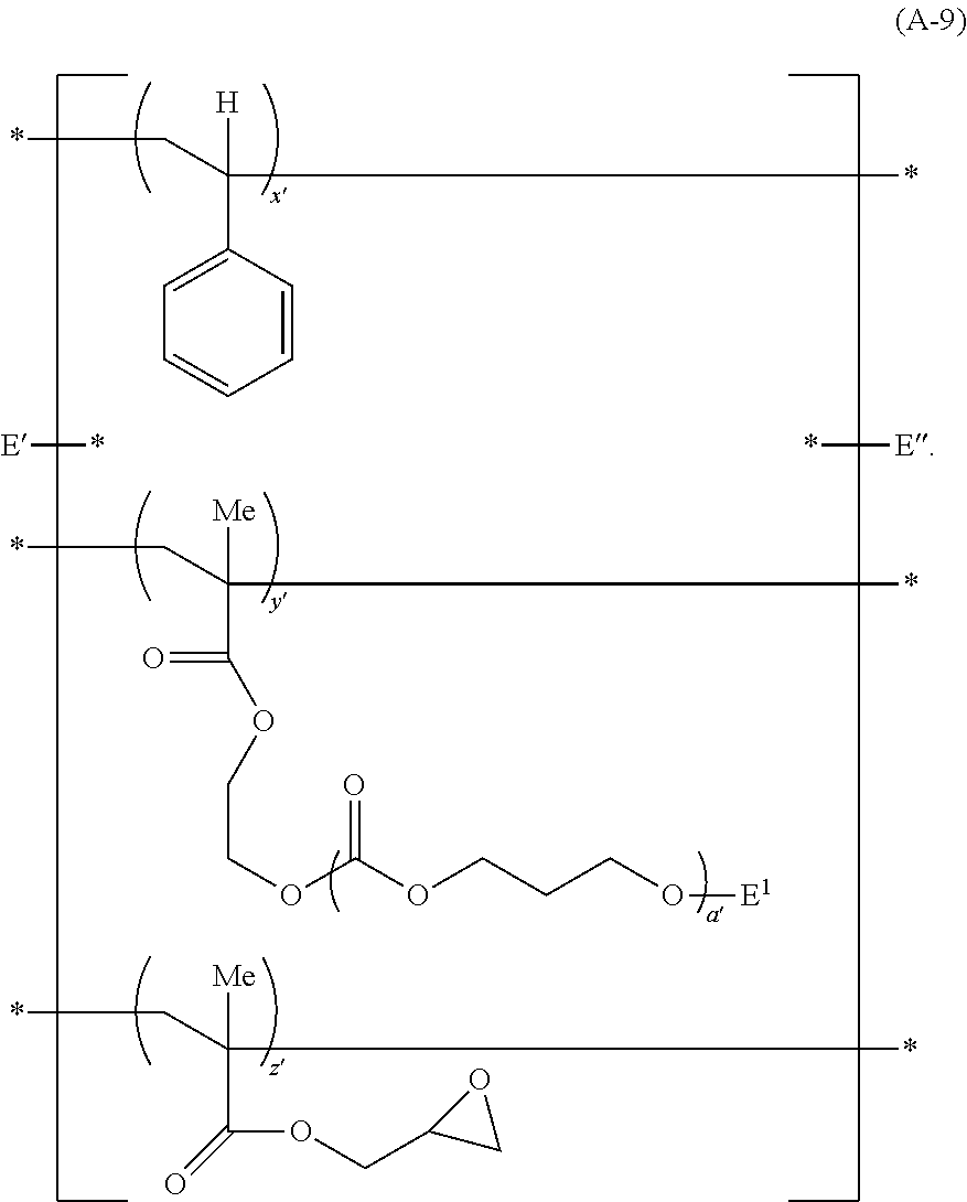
[E]*.[E]*.[Me]C(C*)(*)C(=O)OCCOC(=O)OCCCO[E1].C(*)C([H])(C1=CC=CC=C1)*.[Me]C(C*)(C*)C(=O)OCC1OC1
